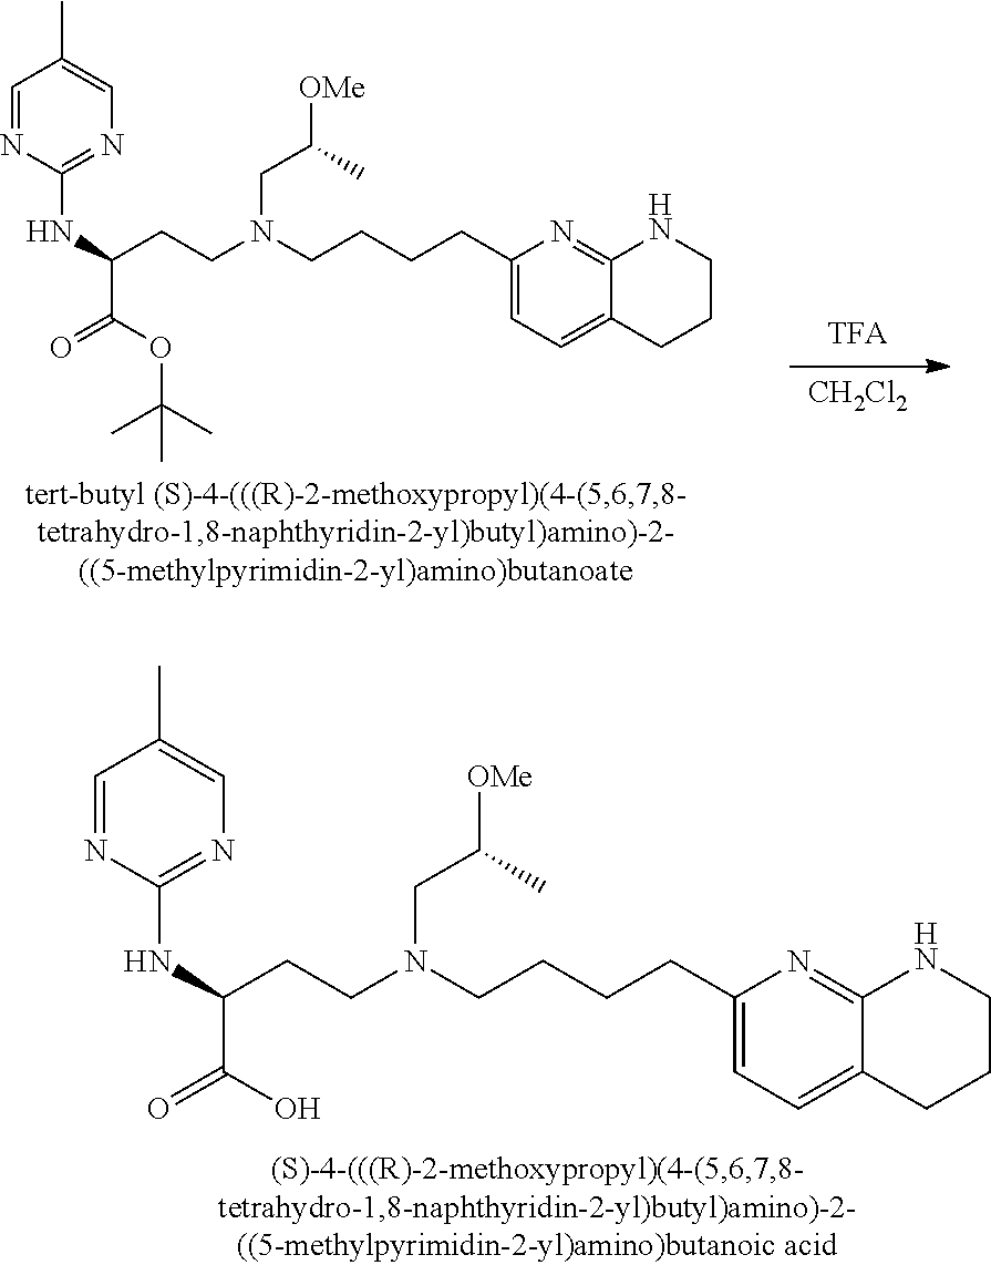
C(CN(CCCCC1=CC=C2CCCNC2=N1)CCC(C(=O)OC(C)(C)C)NC1=NC=C(C)C=N1)(C)[OMe].[TFA].[CH2Cl2].C(CN(CCCCC1=CC=C2CCCNC2=N1)CCC(C(=O)O)NC1=NC=C(C)C=N1)(C)[OMe]
